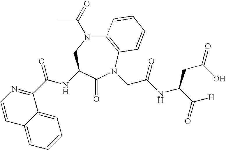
C12=C(N(CC(NC(C(=O)[H])CC(=O)O)=O)C(=O)C(NC(C3=NC=CC4=CC=CC=C34)=O)CN1C(C)=O)C=CC=C2
